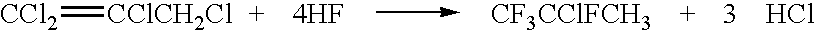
[CCl2]=[CClCH2Cl].[4HF].[CF3CClFCH3].Cl
